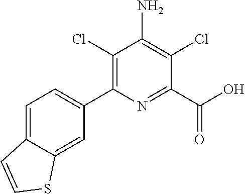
C1(Cl)=C(C2=CC=C3C(=C2)SC=C3)N=C(C(O)=O)C(Cl)=C1N
